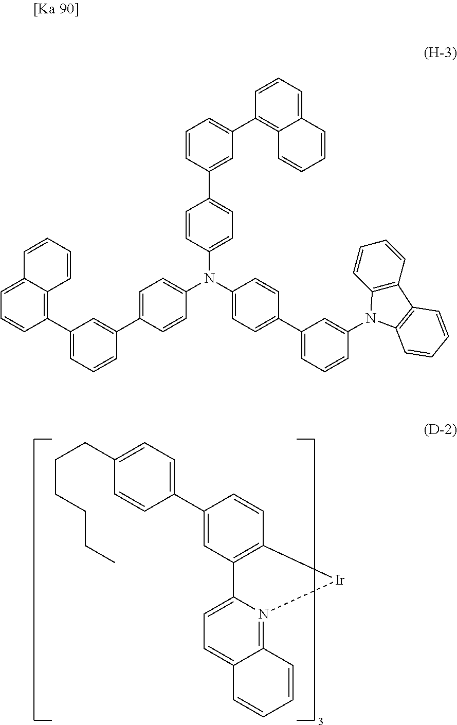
C12=N3C(=CC=C1C=CC=C2)C1=C(C=CC(C2=CC=C(CCCCCC)C=C2)=C1)[Ir]3.C1(C2=CC=CC(C3=CC=C(N(C4=CC=C(C5=CC=CC(N6C7=C(C=CC=C7)C7=C6C=CC=C7)=C5)C=C4)C4=CC=C(C5=CC(C6=C7C(=CC=C6)C=CC=C7)=CC=C5)C=C4)C=C3)=C2)=C2C(=CC=C1)C=CC=C2
